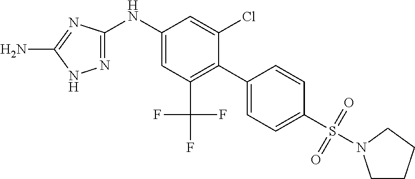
C1(NC2=CC(C(F)(F)F)=C(C3=CC=C(S(=O)(=O)N4CCCC4)C=C3)C(Cl)=C2)=NNC(N)=N1
